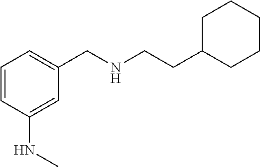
C1=CC(NC)=CC(CNCCC2CCCCC2)=C1
